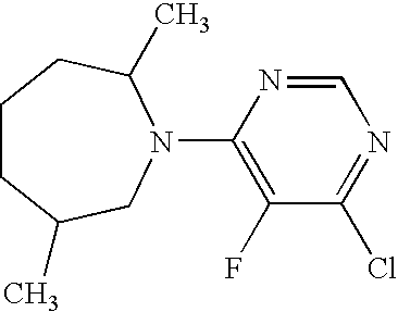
C1(N2CC(C)CCCC2C)=C(F)C(Cl)=NC=N1
